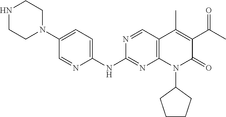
O=C1C(C(C)=O)=C(C)C2=C(N1C1CCCC1)N=C(NC1=CC=C(N3CCNCC3)C=N1)N=C2
